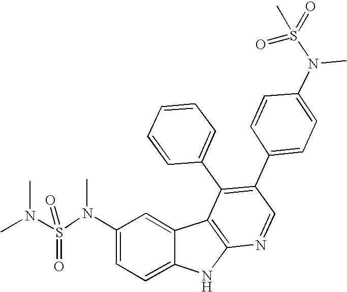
N(C1=CC=C2C(=C1)C1=C(N2)N=CC(C2=CC=C(N(C)S(=O)(=O)C)C=C2)=C1C1=CC=CC=C1)(S(N(C)C)(=O)=O)C
